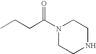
C(CC(N1CCNCC1)=O)C
